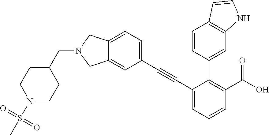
C1(C#CC2=CC=C3C(=C2)CN(CC2CCN(S(=O)(=O)C)CC2)C3)=CC=CC(C(O)=O)=C1C1=CC2=C(C=C1)C=CN2
